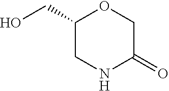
C1(CO)CNC(=O)CO1
